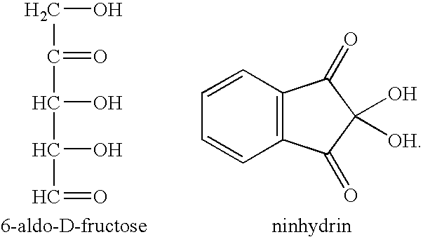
C(C(C(O)C(C=O)O)=O)O.C12=C(C=CC=C1)C(=O)C(O)([OH])C2=O
